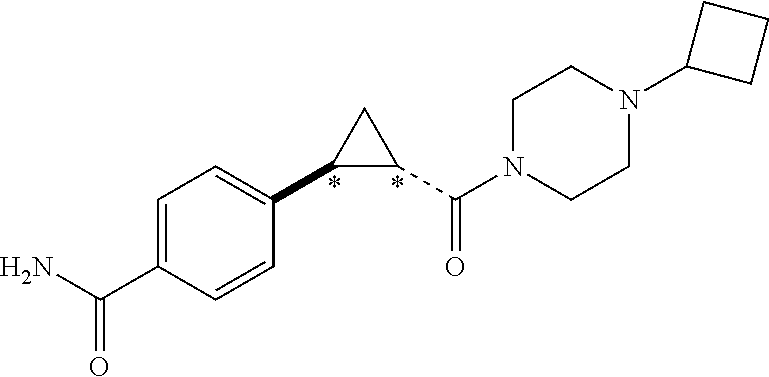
C1C(C(=O)N2CCN(C3CCC3)CC2)C1C1=CC=C(C(N)=O)C=C1
